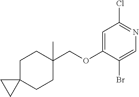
C1C2(CCC(C)(COC3=CC(Cl)=NC=C3Br)C1)CC2
